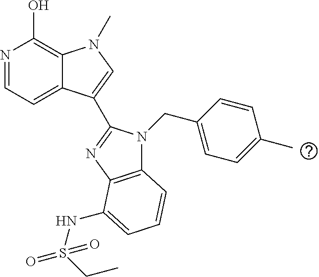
N1=CC=C2C(=C1O)N(C)C=C2C1=NC2=C(N1CC1=CC=C(C)C=C1)C=CC=C2NS(=O)(CC)=O
